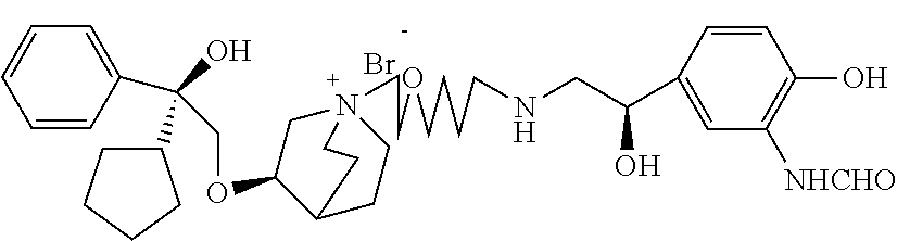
Br.C1=CC(C(O)(C2CCCC2)COC2C3CCN(CCOCCCCNCC(O)C4=CC([NHCHO])=C(O)C=C4)(C2)CC3)=CC=C1
